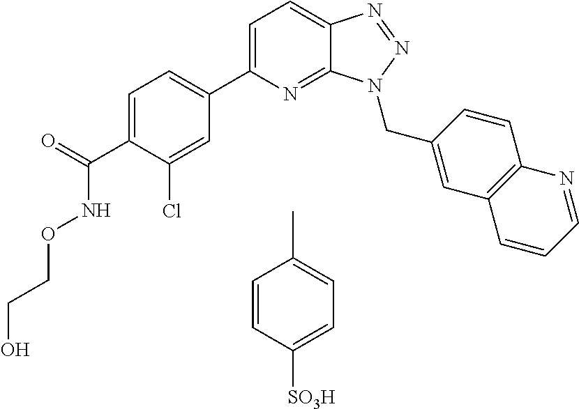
C1=C(C(=O)NOCCO)C(Cl)=CC(C2=CC=C3C(=N2)N(CC2=CC4=C(C=C2)N=CC=C4)N=N3)=C1.CC1=CC=C([SO3H])C=C1
